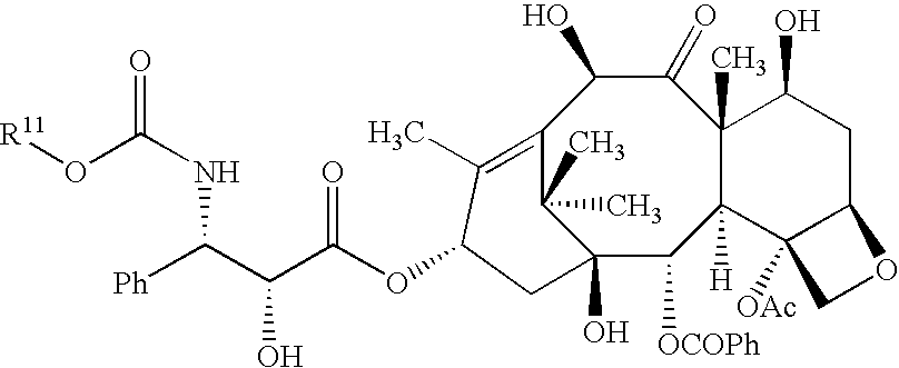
C12(O)C([OCOPh])C3([H])C(C)(C(=O)C(O)C(=C(C)C(OC(C(C([Ph])NC(O[R11])=O)O)=O)C1)C2(C)C)C(O)CC1C3([OAc])CO1
